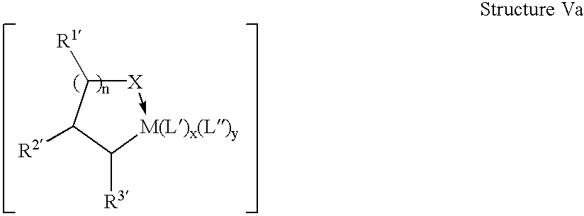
[X]1->[M(L)x(L)y]C([R3])C([R2])C1[R1]
